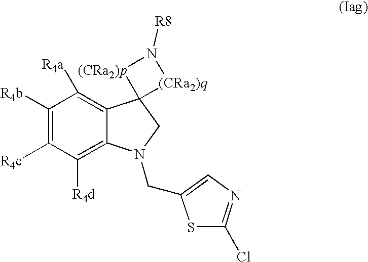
C1([R4b])=C([R4c])C([R4d])=C2C(=C1[R4a])C1(CN2CC2=CN=C(Cl)S2)[(CRa2)q]N([R8])[(CRa2)p]1
